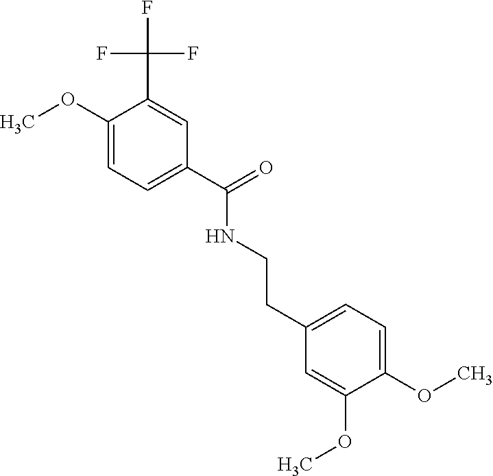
COC1=CC=C(C(=O)NCCC2=CC=C(OC)C(OC)=C2)C=C1C(F)(F)F
